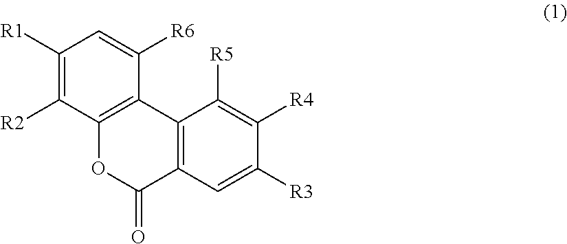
C1([R1])=C([R2])C2=C(C([R6])=C1)C1=C(C(=O)O2)C=C([R3])C([R4])=C1[R5]
